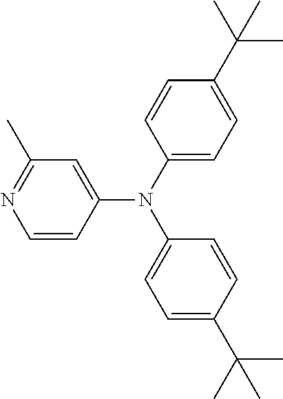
C1=CC(N(C2=CC=C(C(C)(C)C)C=C2)C2=CC=C(C(C)(C)C)C=C2)=CC(C)=N1
